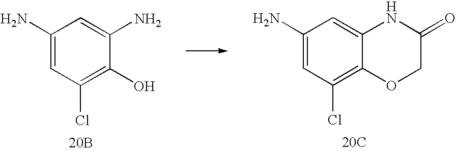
C1(N)=CC(Cl)=C(O)C(N)=C1.[20B].C1(N)=CC(Cl)=C2C(=C1)NC(=O)CO2.[20C]
